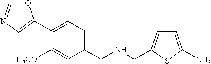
C1(C2=CN=CO2)=CC=C(CNCC2=CC=C(C)S2)C=C1[H3CO]
